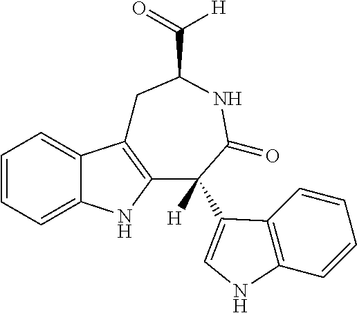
C1=CC=C2C(=C1)C1=C(N2)C([H])(C2=CNC3=C2C=CC=C3)C(=O)NC(C(=O)[H])C1
